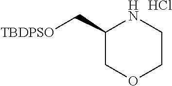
C1(C[TBDPSO])COCCN1.Cl
